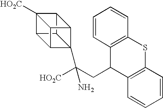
C12([HO2C])C3C4C5(C([HO2C])(CC6C7=C(SC8=C6C=CC=C8)C=CC=C7)N)C(C14)C2C53
